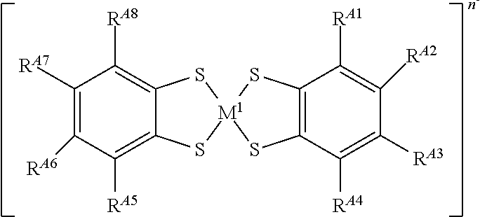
C1([RA7])=C([RA6])C([RA5])=C2C(=C1[RA8])S[M1]1(S2)SC2=C(C([RA4])=C([RA3])C([RA2])=C2[RA1])S1
